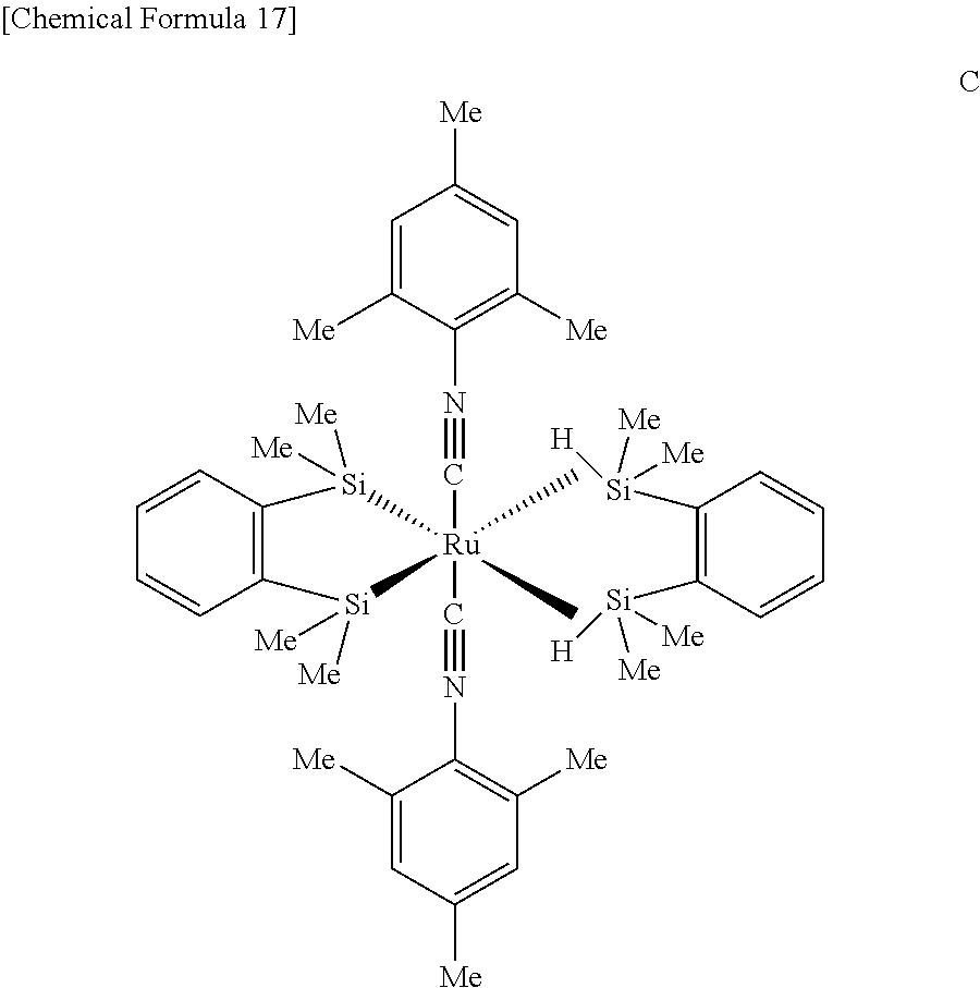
C1(N#C[Ru]2(C)(C)(C#NC3=C([Me])C=C([Me])C=C3[Me])[Si]([Me])([Me])C3=C(C=CC=C3)[Si]2([Me])[Me])=C([Me])C=C([Me])C=C1[Me].C1([Si]([Me])([Me])[H])=C([Si]([Me])([Me])[H])C=CC=C1
